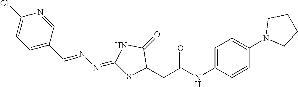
C1(Cl)=CC=C(C=NN=C2SC(CC(NC3=CC=C(N4CCCC4)C=C3)=O)C(=O)N2)C=N1
